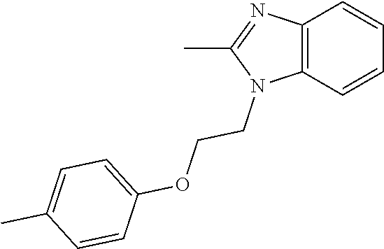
C12=C(C=CC=C1)N(CCOC1=CC=C(C)C=C1)C(C)=N2
